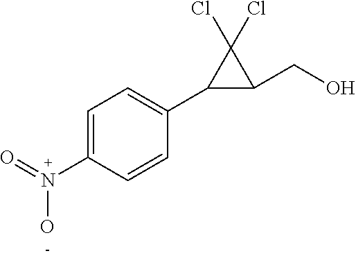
C1=C(N(=O)O)C=CC(C2C(CO)C2(Cl)Cl)=C1
